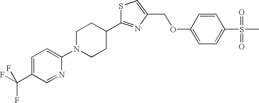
C1N(C2=CC=C(C(F)(F)F)C=N2)CCC(C2=NC(COC3=CC=C(S(C)(=O)=O)C=C3)=CS2)C1
